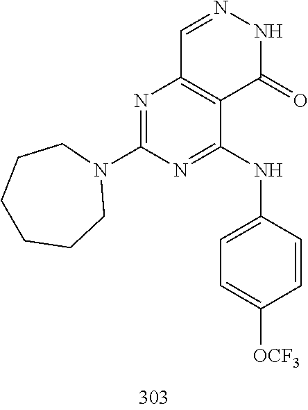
C1=NNC(=O)C2=C1N=C(N1CCCCCC1)N=C2NC1=CC=C([OCF3])C=C1
